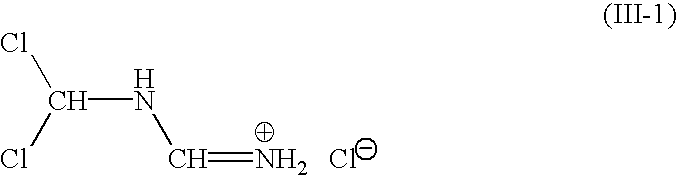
C(NC=N)(Cl)Cl.[Cl-]
